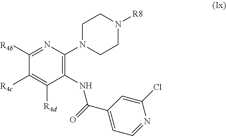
C1(NC(C2=CC=NC(Cl)=C2)=O)=C(N2CCN([R8])CC2)N=C([R4b])C([R4c])=C1[R4d]
